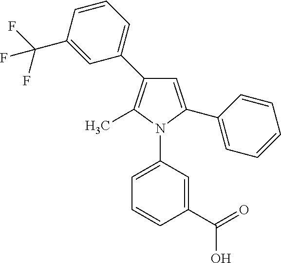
C1=C(C2=CC=CC=C2)N(C2=CC=CC(C(=O)O)=C2)C(C)=C1C1=CC=CC(C(F)(F)F)=C1
